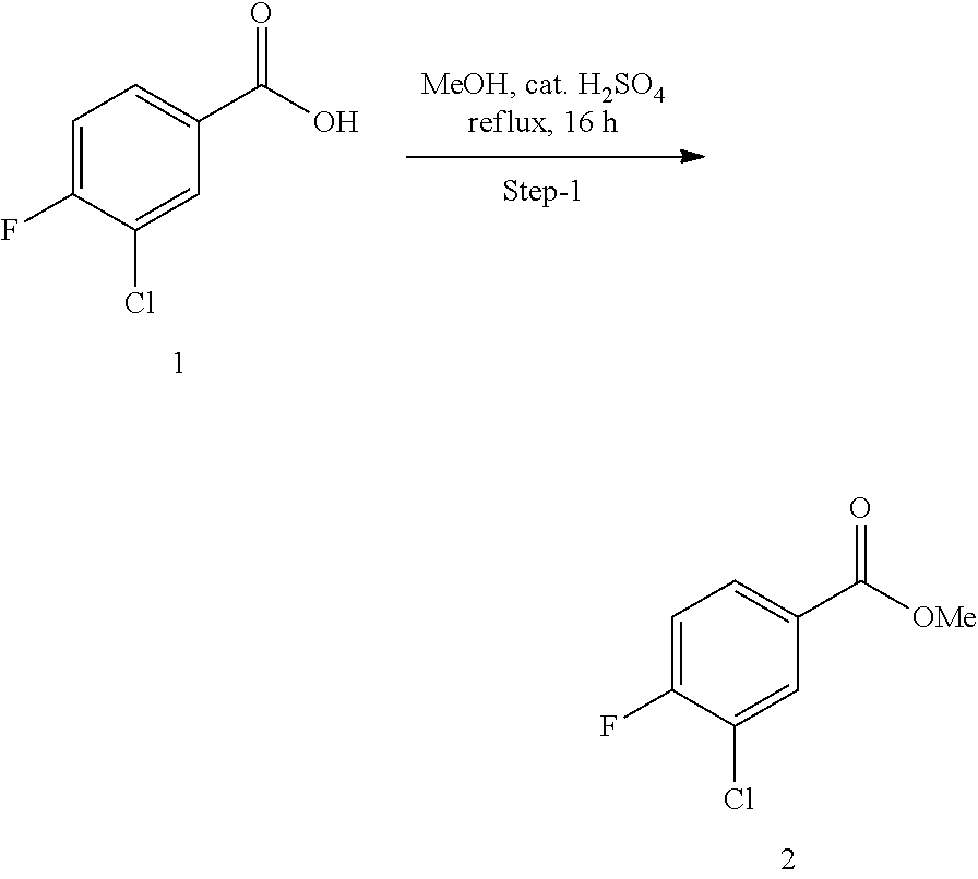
C1=C(F)C(Cl)=CC(C([OMe])=O)=C1.C1=C(F)C(Cl)=CC(C(O)=O)=C1
